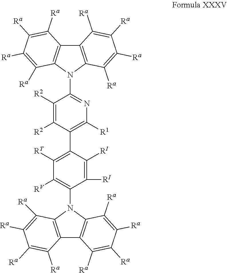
C1([R2])=C([R2])C(C2=C([RT])C([RV])=C(N3C4=C(C5=C3C([Ra])=C([Ra])C([Ra])=C5[Ra])C([Ra])=C([Ra])C([Ra])=C4[Ra])C([RI])=C2[RI])=C([R1])N=C1N1C2=C(C3=C1C([Ra])=C([Ra])C([Ra])=C3[Ra])C([Ra])=C([Ra])C([Ra])=C2[Ra]
